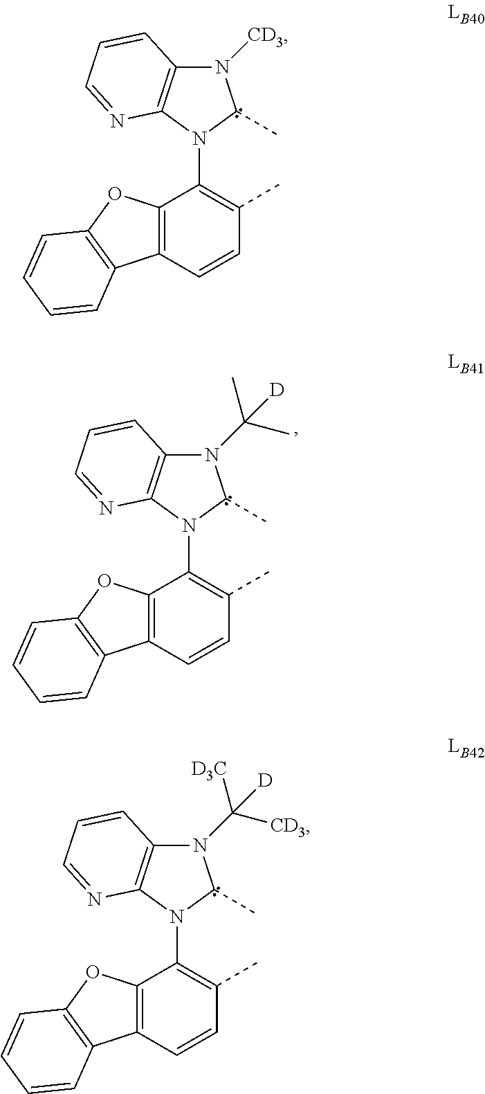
N1([CD3])C2=C(N(C3=C(C)C=CC4=C3OC3=C4C=CC=C3)C1C)N=CC=C2.N1(C([D])([D3C])[CD3])C2=C(N(C3=C(C)C=CC4=C3OC3=C4C=CC=C3)C1C)N=CC=C2.N1(C([D])(C)C)C2=C(N(C3=C(C)C=CC4=C3OC3=C4C=CC=C3)C1C)N=CC=C2
